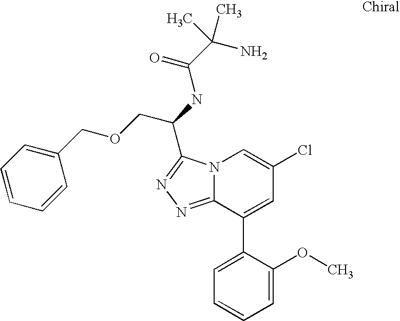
C12=NN=C(C(NC(C(N)(C)C)=O)COCC3=CC=CC=C3)N1C=C(Cl)C=C2C1=CC=CC=C1OC
